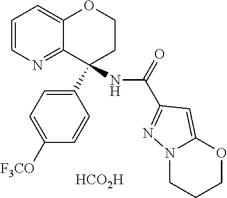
[HCO2H].C12=NC=CC=C1OCCC2(C1=CC=C([F3CO])C=C1)NC(=O)C1=NN2CCCOC2=C1
